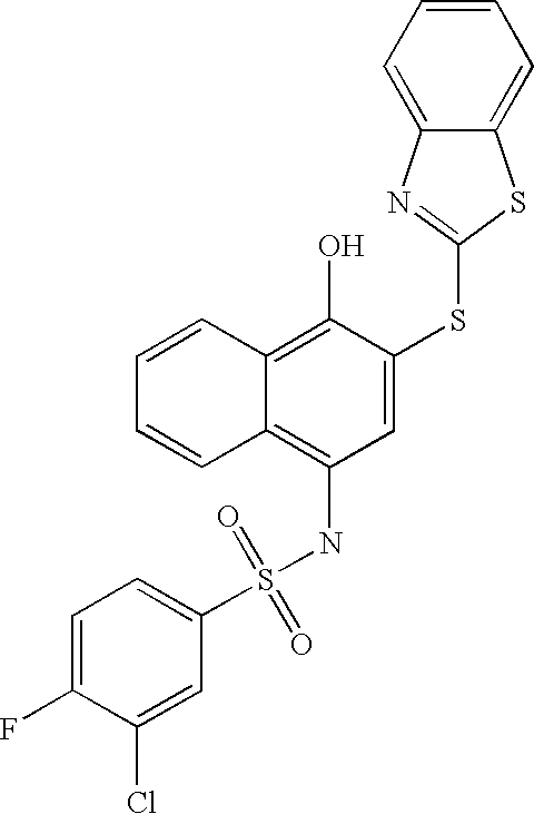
C1=CC=CC2=C(O)C(SC3=NC4=CC=CC=C4S3)=CC(NS(C3=CC=C(F)C(Cl)=C3)(=O)=O)=C12
